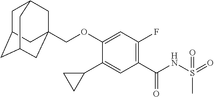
C1(C(NS(=O)(C)=O)=O)=C(F)C=C(OCC23CC4CC(CC(C2)C4)C3)C(C2CC2)=C1
